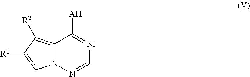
N12C(=C([R2])C([R1])=C1)C([AH])=NC=N2
